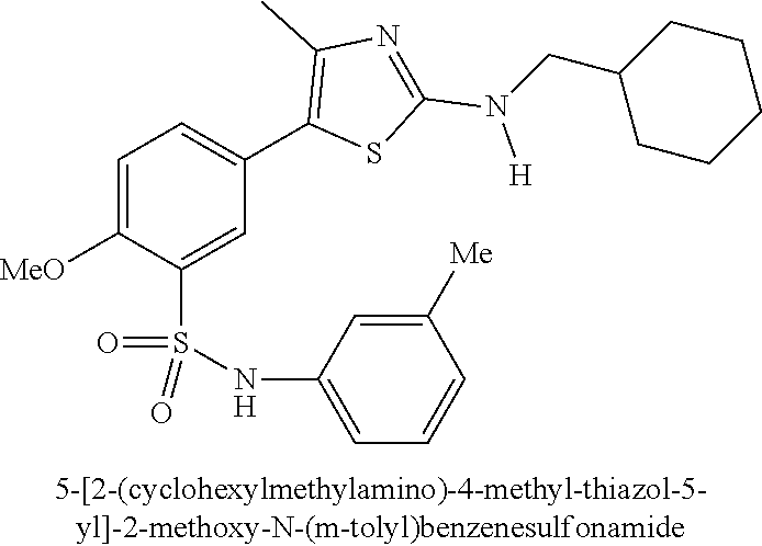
C1=C([MeO])C(S(NC2=CC=CC([Me])=C2)(=O)=O)=CC(C2=C(C)N=C(N(CC3CCCCC3)[H])S2)=C1
